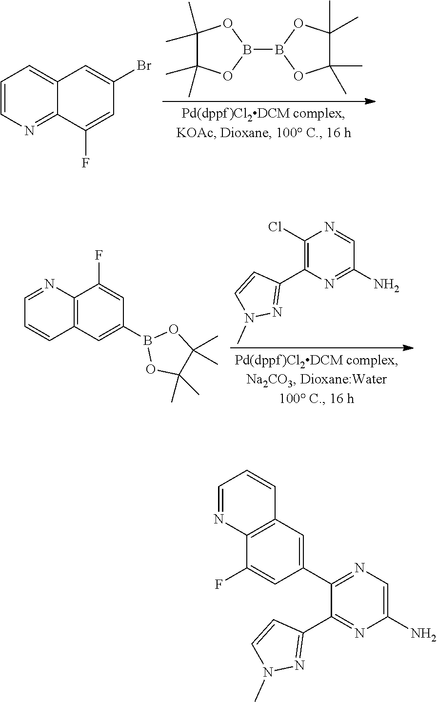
C1(C)(C)C(C)(C)OB(B2OC(C)(C)C(C)(C)O2)O1.C1=CN=C2C(=C1)C=C(Br)C=C2F.C1(Cl)=C(C2=NN(C)C=C2)N=C(N)C=N1.C1=NC2=C(C=C1)C=C(B1OC(C)(C)C(C)(C)O1)C=C2F.C1=NC2=C(C=C1)C=C(C1=NC=C(N)N=C1C1=NN(C)C=C1)C=C2F
